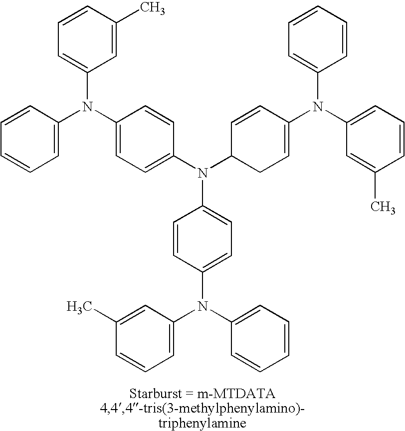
N(C1=CC=CC(C)=C1)(C1=CC=C(N(C2C=CC(N(C3=CC=CC=C3)C3=CC=CC(C)=C3)=CC2)C2=CC=C(N(C3=CC=CC=C3)C3=CC=CC(C)=C3)C=C2)C=C1)C1=CC=CC=C1
